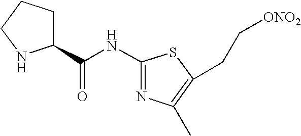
C1(C(NC2=NC(C)=C(CC[ONO2])S2)=O)CCCN1
